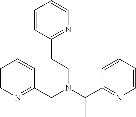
C1=CN=C(CN(C(C2=NC=CC=C2)C)CCC2=NC=CC=C2)C=C1
